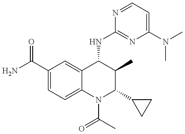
C1(C(=O)N)=CC=C2C(=C1)C(NC1=NC(N(C)C)=CC=N1)C(C)C(C1CC1)N2C(C)=O
